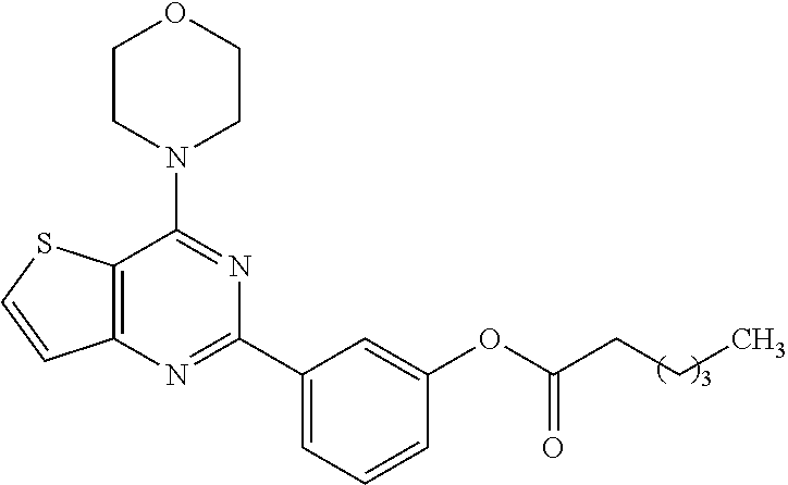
C12=C(N=C(C3=CC=CC(OC(CCC)=O)=C3)N=C1N1CCOCC1)C=CS2
